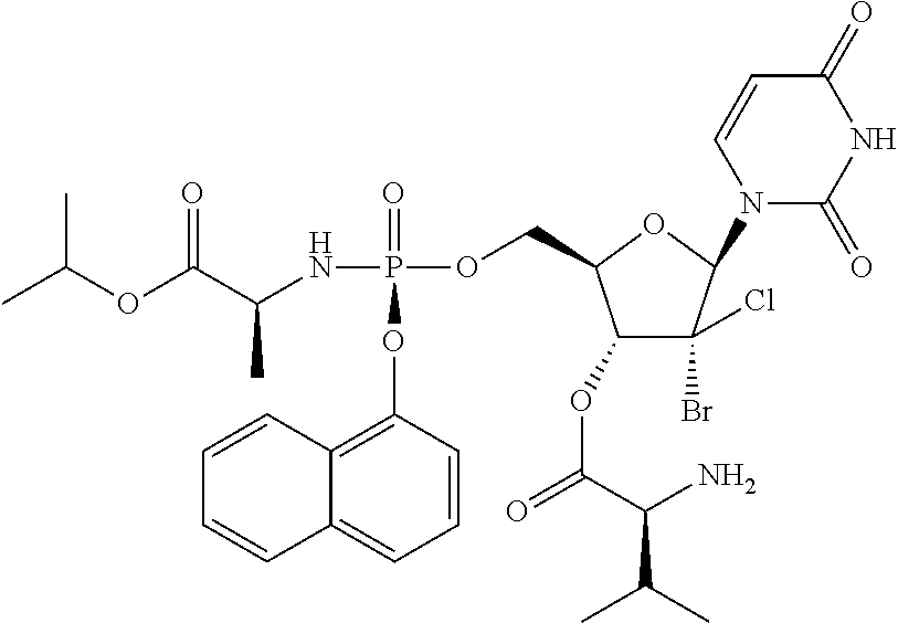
C1(OC(=O)C(N)C(C)C)C(Br)(Cl)C(N2C(=O)NC(=O)C=C2)OC1COP(NC(C(OC(C)C)=O)C)(=O)OC1=C2C(=CC=C1)C=CC=C2
